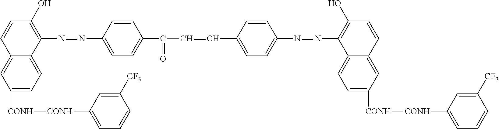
C1([CONH][CONH]C2=CC=CC([CF3])=C2)=CC=C2C(=C1)C=CC(O)=C2N=NC1=CC=C(C(=O)C=CC2=CC=C(N=NC3=C(O)C=CC4=CC([CONH][CONH]C5=CC=CC([CF3])=C5)=CC=C43)C=C2)C=C1
